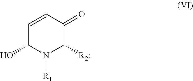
C1=CC(=O)C([R2])N([R1])C1O
